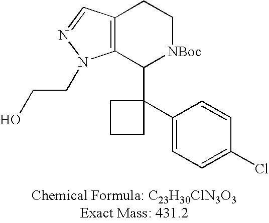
C12=C(C(C3(C4=CC=C(Cl)C=C4)CCC3)[NBoc]CC1)N(CCO)N=C2
